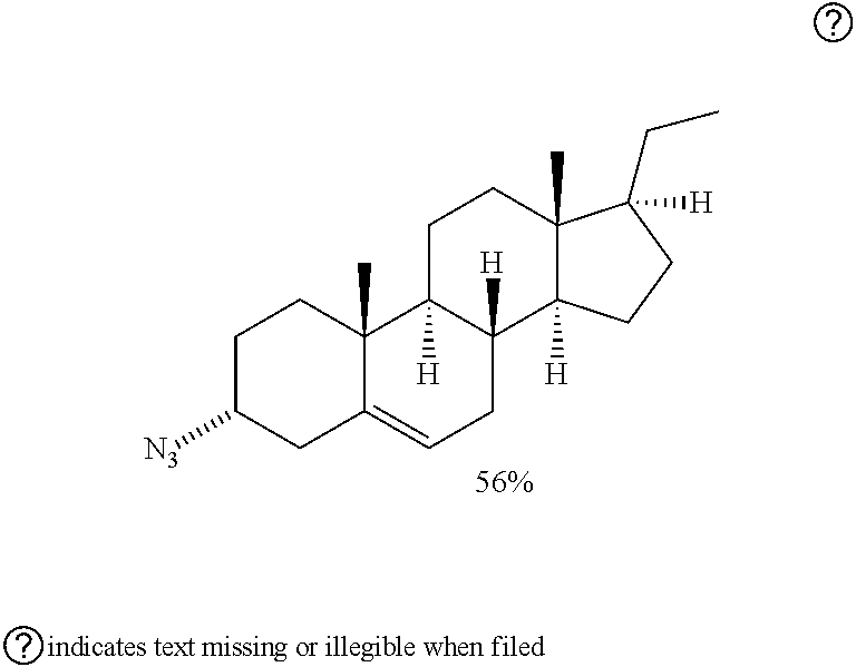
C1C([N3])CC2=CCC3([H])C([H])(C2(C)C1)CCC1(C)C3([H])CCC1(CC)[H]
